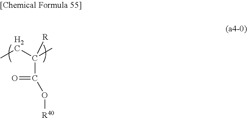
[R]C(CC)(C)C(=O)O[R40]
